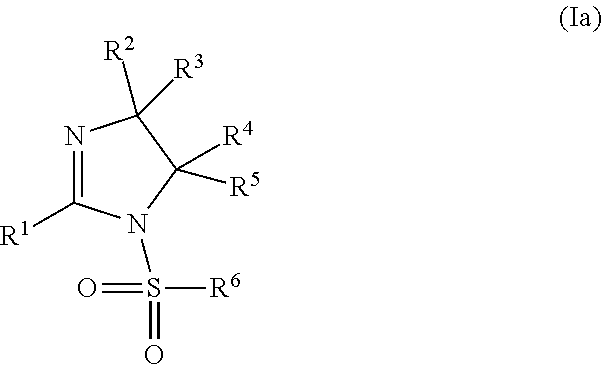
N1=C([R1])N(S(=O)(=O)[R6])C([R5])([R4])C1([R3])[R2]
